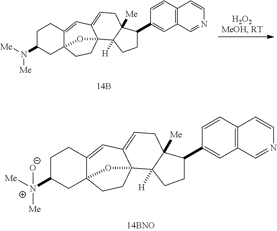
C1C([N+]([Me])([Me])[O-])CC23C(=CC4=CCC5([Me])C([H])(C4(CC2)O3)CCC5C2=CC3=C(C=CN=C3)C=C2)C1.C1C(N([Me])[Me])CC23C(=CC4=CCC5([Me])C([H])(C4(CC2)O3)CCC5C2=CC3=C(C=CN=C3)C=C2)C1
